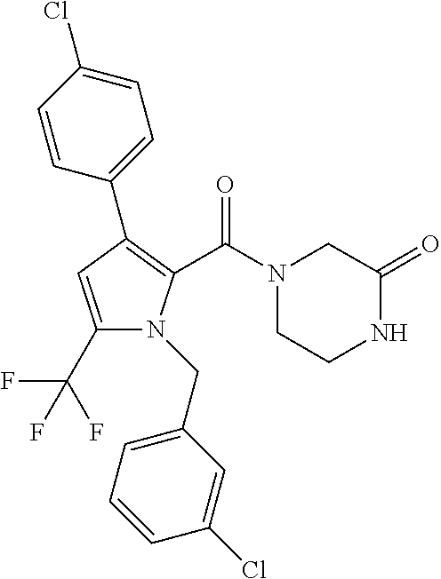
C1(C(F)(F)F)=CC(C2=CC=C(Cl)C=C2)=C(C(N2CCNC(=O)C2)=O)N1CC1=CC=CC(Cl)=C1
